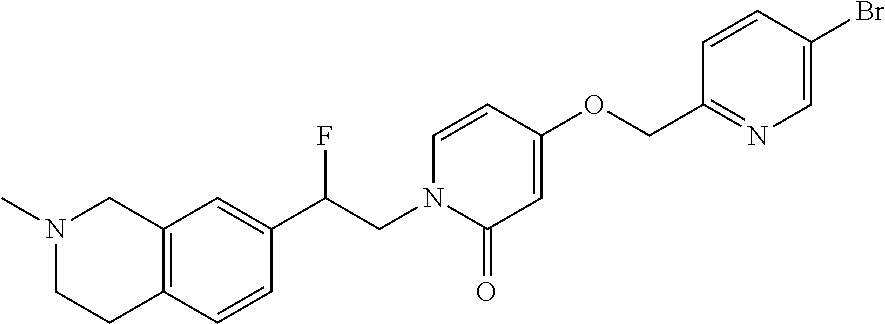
C12=C(C=C(C(CN3C(=O)C=C(OCC4=NC=C(Br)C=C4)C=C3)F)C=C1)CN(C)CC2
